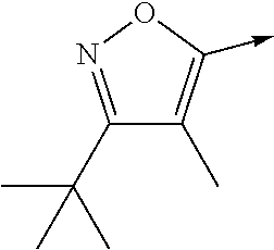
C1(C(C)(C)C)=NOC(->C)=C1C
